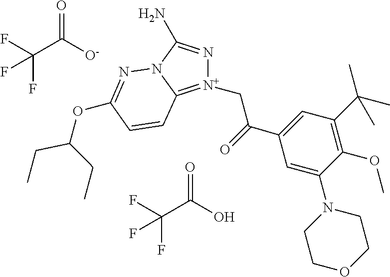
FC(C(O)=O)(F)F.C(C1=CC(C(C)(C)C)=C(OC)C(N2CCOCC2)=C1)(=O)C[N+]1=C2N(C(N)=N1)N=C(OC(CC)CC)C=C2.FC(C([O-])=O)(F)F
